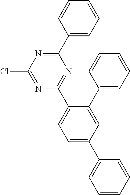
N1=C(Cl)N=C(C2=CC=CC=C2)N=C1C1=CC=C(C2=CC=CC=C2)C=C1C1=CC=CC=C1
